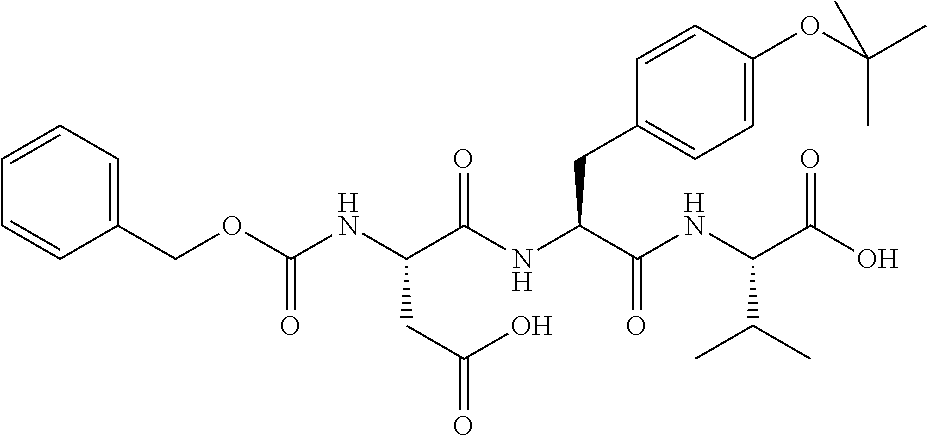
N(C(C(NC(C(O)=O)C(C)C)=O)CC1=CC=C(OC(C)(C)C)C=C1)C(C(NC(OCC1=CC=CC=C1)=O)CC(=O)O)=O
